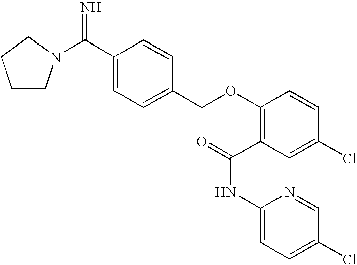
C1(C(=N)N2CCCC2)=CC=C(COC2=C(C(=O)NC3=CC=C(Cl)C=N3)C=C(Cl)C=C2)C=C1
